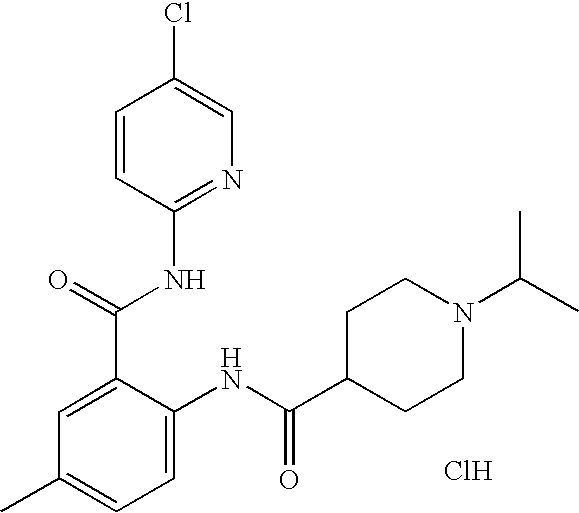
C1(C(=O)NC2=NC=C(Cl)C=C2)=CC(C)=CC=C1NC(C1CCN(C(C)C)CC1)=O.Cl
